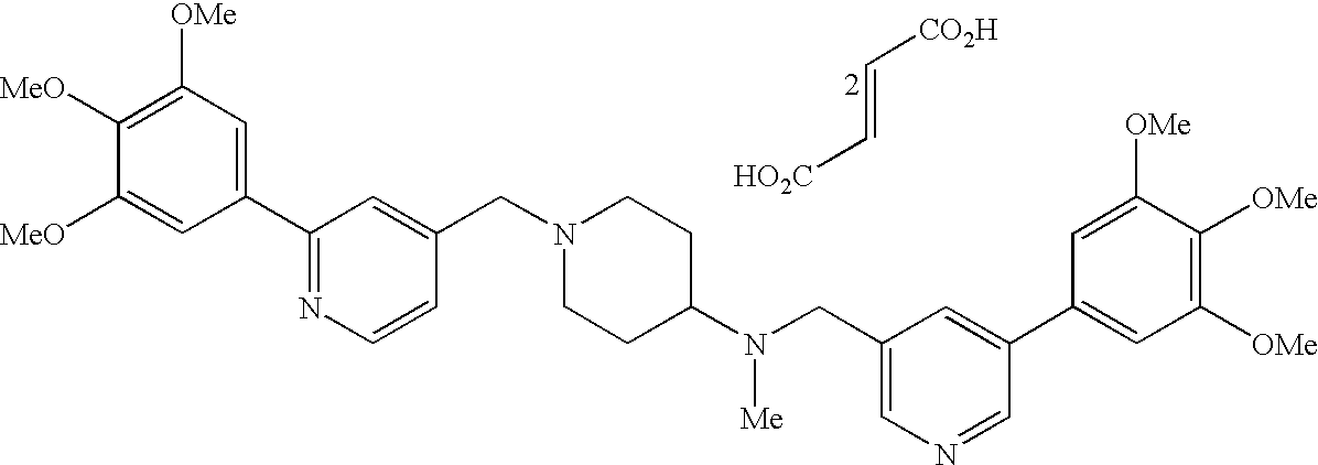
C(=C[CO2H])[HO2C].C1([MeO])=C([OMe])C=C(C2=NC=CC(CN3CCC(N(CC4=CN=CC(C5=CC([OMe])=C([OMe])C([OMe])=C5)=C4)[Me])CC3)=C2)C=C1[MeO]
